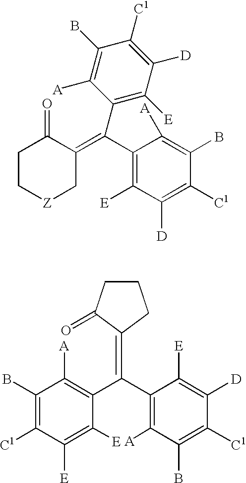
C1(B)=C([C1])C([E])=C([E])C(C(C2=C([A])C(B)=C([C1])C([D])=C2[E])=C2C(=O)CCC2)=C1[A].C1C[Z]CC(=C(C2=C([E])C([D])=C([C1])C(B)=C2[A])C2=C([E])C([D])=C([C1])C(B)=C2[A])C1=O
